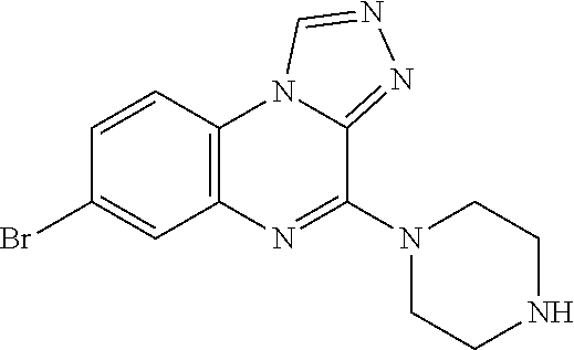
C12=C(C=CC(Br)=C1)N1C(=NN=C1)C(N1CCNCC1)=N2
